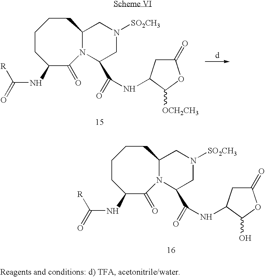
C1CCCC(NC(=O)[R])C(=O)N2C1CN([SO2CH3])CC2C(=O)NC1CC(=O)OC1[OCH2CH3].C1CCCC(NC(=O)[R])C(=O)N2C1CN([SO2CH3])CC2C(=O)NC1CC(=O)OC1O
